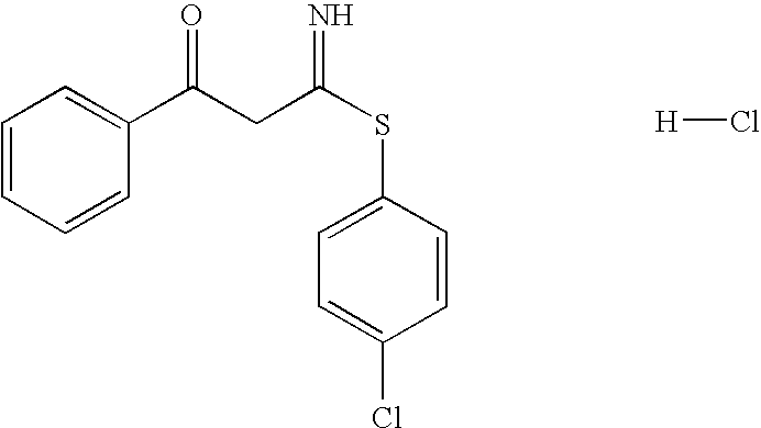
C1=CC=CC(C(CC(SC2=CC=C(Cl)C=C2)=N)=O)=C1.[H]Cl
